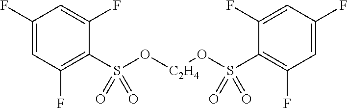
C1(F)=CC(F)=C(S(O[C2H4]OS(C2=C(F)C=C(F)C=C2F)(=O)=O)(=O)=O)C(F)=C1
